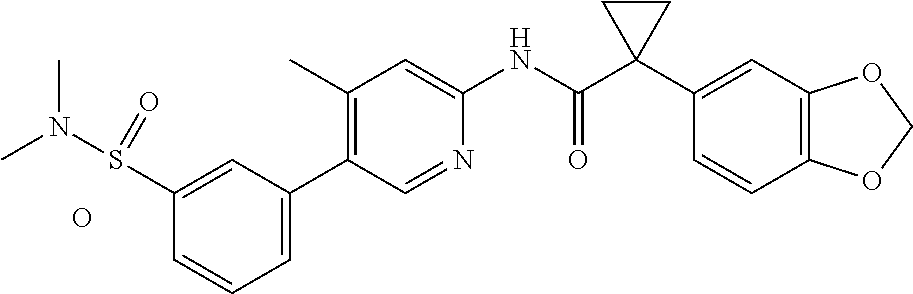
C1(C)=C(C2=CC=CC(S(N(C)C)=O)=C2)C=NC(NC(C2(C3=CC4=C(C=C3)OCO4)CC2)=O)=C1.O
